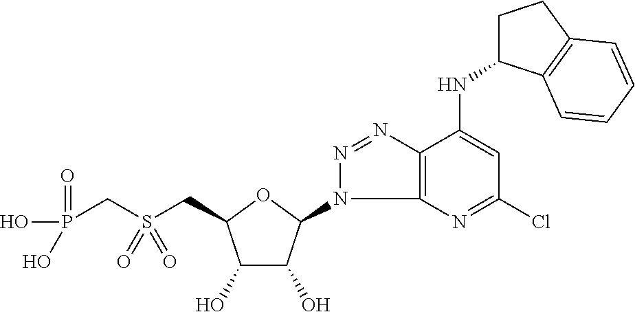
S(CC1C(O)C(O)C(N2C3=C(N=N2)C(NC2CCC4=C2C=CC=C4)=CC(Cl)=N3)O1)(CP(O)(=O)O)(=O)=O
